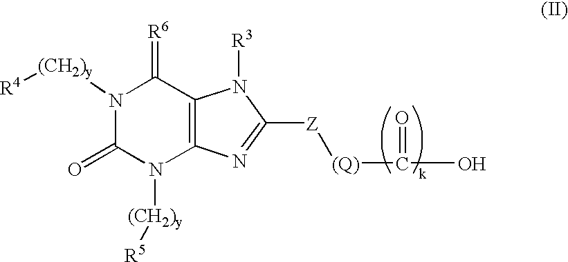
C1(=O)N([(CH2)y][R5])C2=C(C(=[R6])N1[(CH2)y][R4])N([R3])C([Z][(Q)]C(O)=O)=N2
